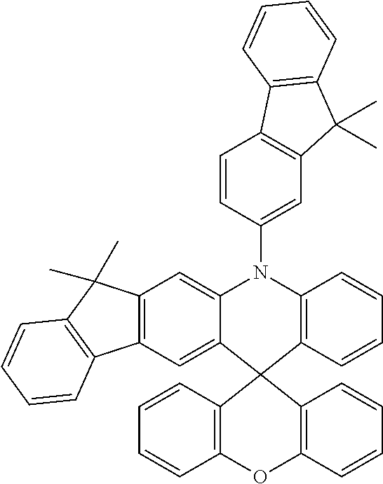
C1=C2C(=CC3=C1C(C)(C)C1=C3C=CC=C1)C1(C3=C(N2C2=CC4=C(C=C2)C2=C(C4(C)C)C=CC=C2)C=CC=C3)C2=C(OC3=C1C=CC=C3)C=CC=C2
